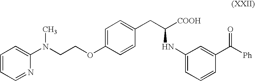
C1(N(CCOC2=CC=C(CC(NC3=CC=CC(C([Ph])=O)=C3)[COOH])C=C2)C)=CC=CC=N1
